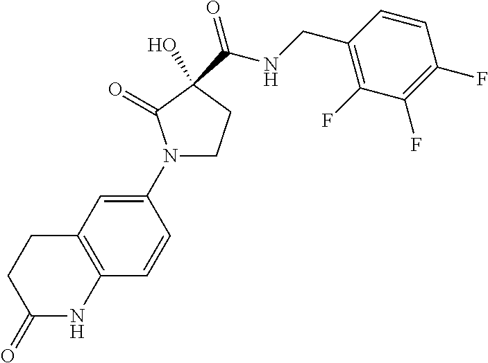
N1(C2=CC3=C(C=C2)NC(=O)CC3)CCC(O)(C(=O)NCC2=C(F)C(F)=C(F)C=C2)C1=O
